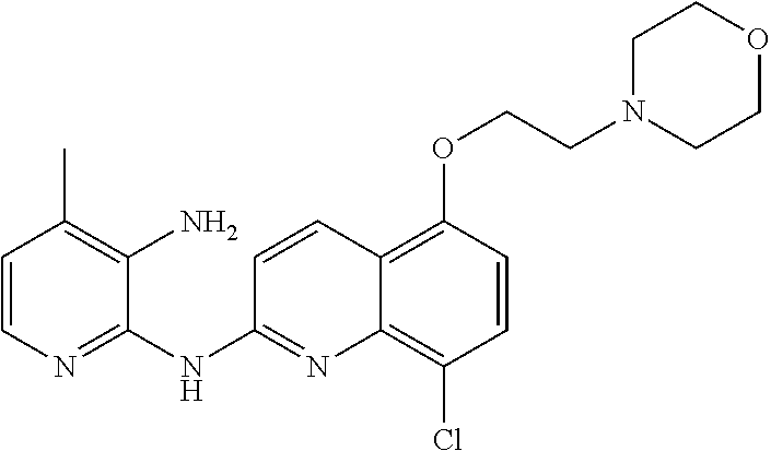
C1=CN=C(NC2=NC3=C(Cl)C=CC(OCCN4CCOCC4)=C3C=C2)C(N)=C1C
